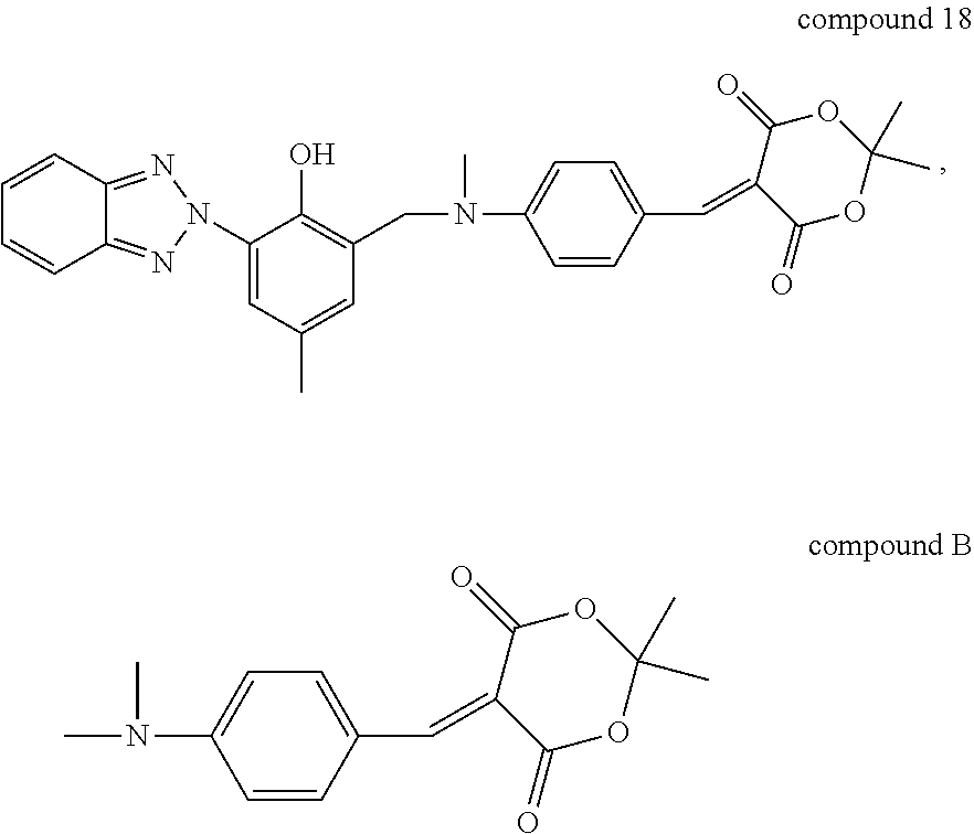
C12=NN(C3=CC(C)=CC(CN(C4=CC=C(C=C5C(=O)OC(C)(C)OC5=O)C=C4)C)=C3O)N=C1C=CC=C2.CN(C1=CC=C(C=C2C(=O)OC(C)(C)OC2=O)C=C1)C
